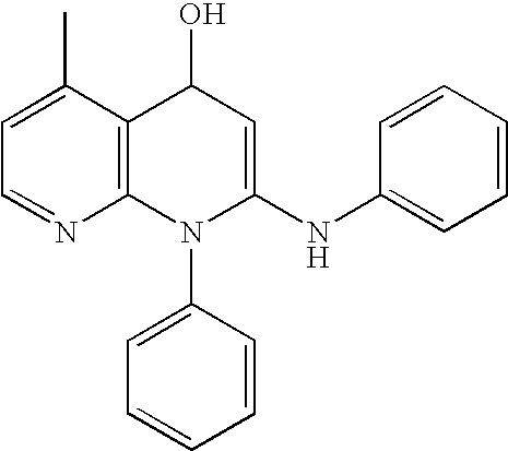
N1=CC=C(C)C2=C1N(C1=CC=CC=C1)C(NC1=CC=CC=C1)=CC2O
